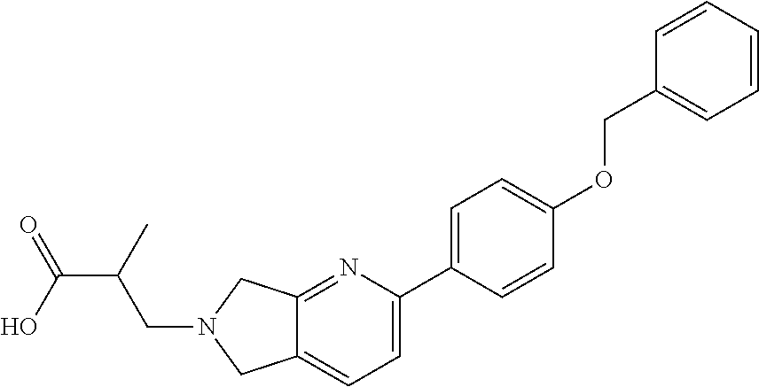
O=C(O)C(C)CN1CC2=NC(C3=CC=C(OCC4=CC=CC=C4)C=C3)=CC=C2C1
